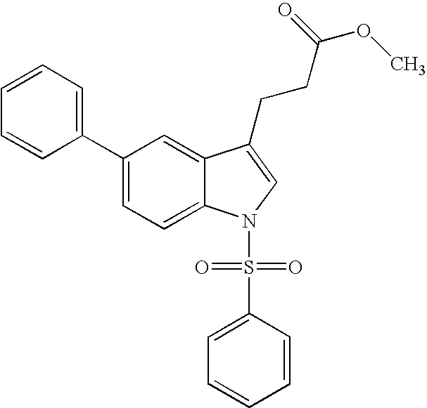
C12=CC(C3=CC=CC=C3)=CC=C1N(S(=O)(=O)C1=CC=CC=C1)C=C2CCC(=O)OC
